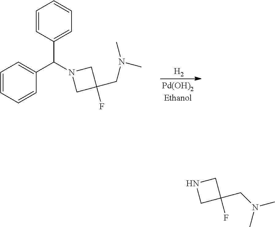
N1CC(F)(CN(C)C)C1.[H2].C1=CC=CC(C(N2CC(F)(CN(C)C)C2)C2=CC=CC=C2)=C1
